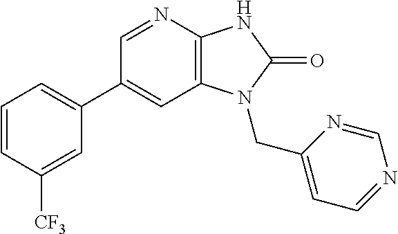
C1(C2=CC=CC([CF3])=C2)=CC2=C(N=C1)NC(=O)N2CC1=CC=NC=N1
